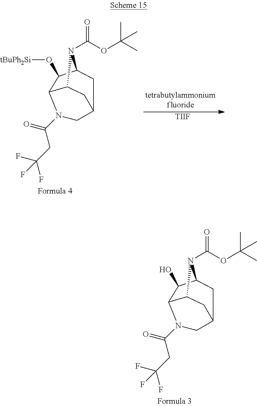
C12C(O)C3N(C(OC(C)(C)C)=O)C1CC(C3)CN2C(CC(F)(F)F)=O.C12C(O[tBuPh2Si])C3N(C(OC(C)(C)C)=O)C1CC(C3)CN2C(CC(F)(F)F)=O.[TIIF]
